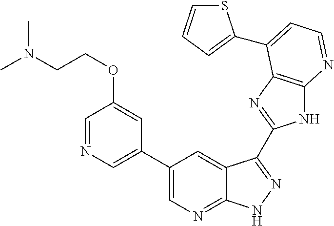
C1(C2=CN=CC(OCCN(C)C)=C2)=CN=C2C(=C1)C(C1=NC3=C(N1)N=CC=C3C1=CC=CS1)=NN2
